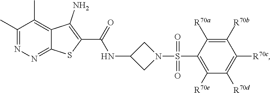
C1(C)=NN=C2C(=C1C)C(N)=C(C(=O)NC1CN(S(C3=C([R70e])C([R70d])=C([R70c])C([R70b])=C3[R70a])(=O)=O)C1)S2
